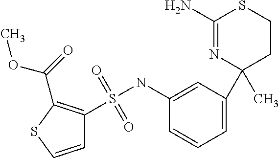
C1=CC=C(C2(C)CCSC(N)=N2)C=C1NS(=O)(=O)C1=C(C(=O)OC)SC=C1
